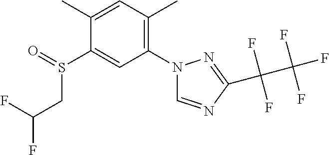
C1(C)=CC(C)=C(N2C=NC(C(F)(F)C(F)(F)F)=N2)C=C1S(CC(F)F)=O
